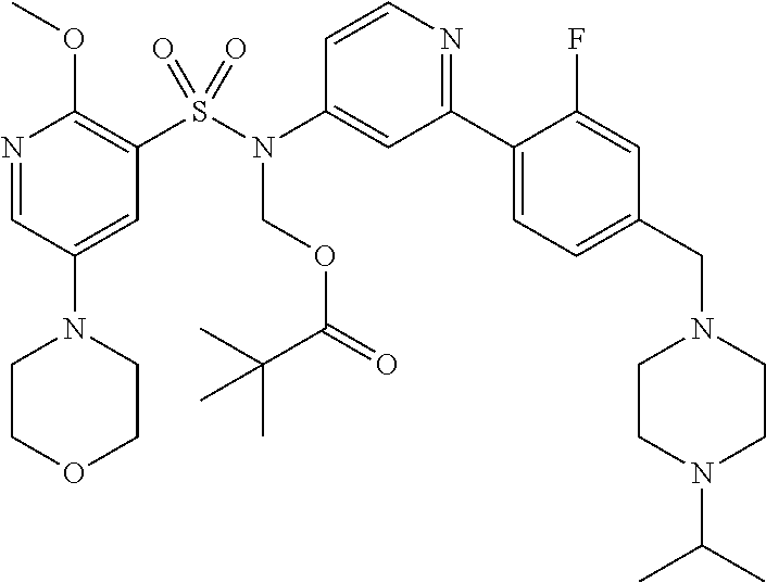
C1COCCN1C1=CC(S(N(C2=CC(C3=CC=C(CN4CCN(C(C)C)CC4)C=C3F)=NC=C2)COC(=O)C(C)(C)C)(=O)=O)=C(OC)N=C1
